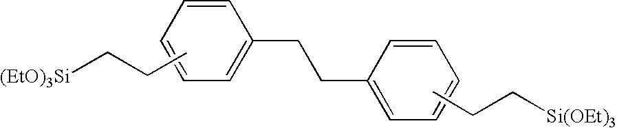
CCC[(EtO)3Si].C1=CC=CC=C1CCC1=CC=CC=C1.CCC[Si(OEt)3]
